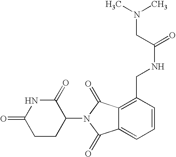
N1C(=O)CCC(N2C(=O)C3=CC=CC(CNC(CN(C)C)=O)=C3C2=O)C1=O
